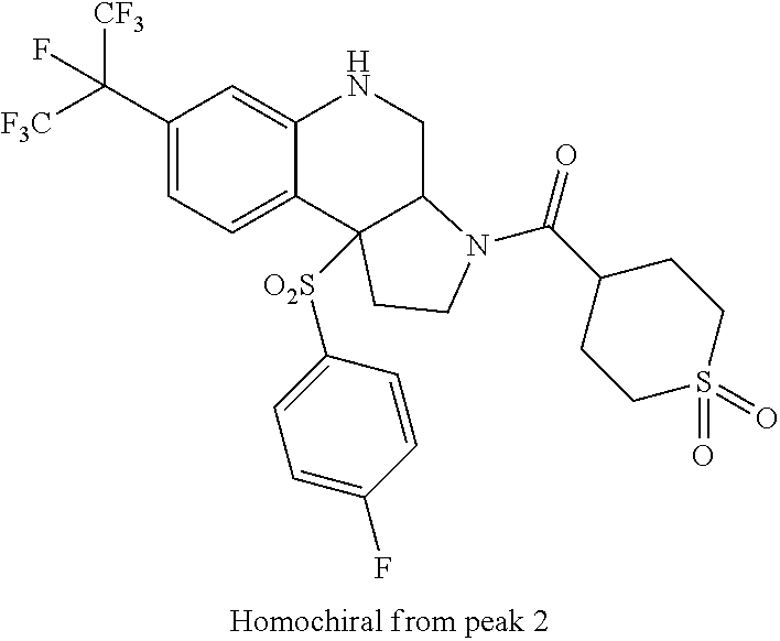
C1(C([CF3])([F3C])F)=CC=C2C(=C1)NCC1C2([O2S]C2=CC=C(F)C=C2)CCN1C(C1CCS(=O)(=O)CC1)=O
